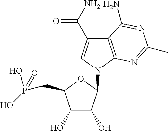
C12=C(N(C3C(O)C(O)C(CP(O)(O)=O)O3)C=C1C(N)=O)N=C(C)N=C2N
